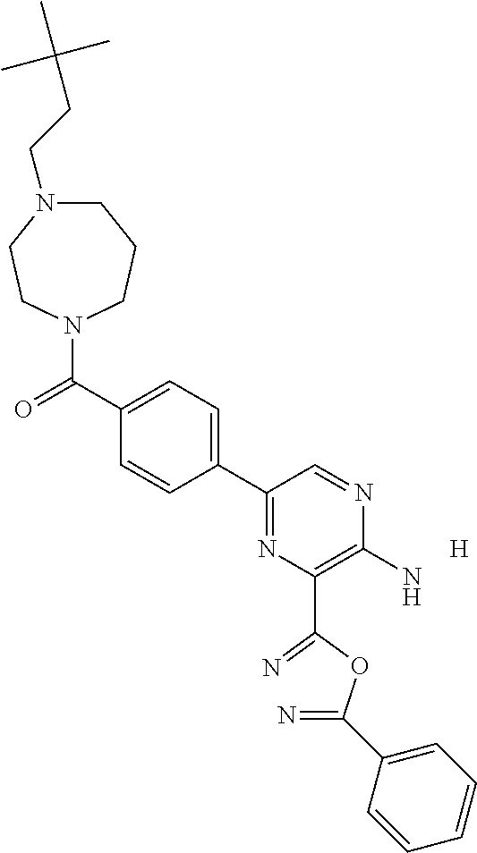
C1N(CCC(C)(C)C)CCN(C(C2=CC=C(C3=NC(C(=N)OC(=N)C4=CC=CC=C4)=C(N)N=C3)C=C2)=O)CC1.[H]
